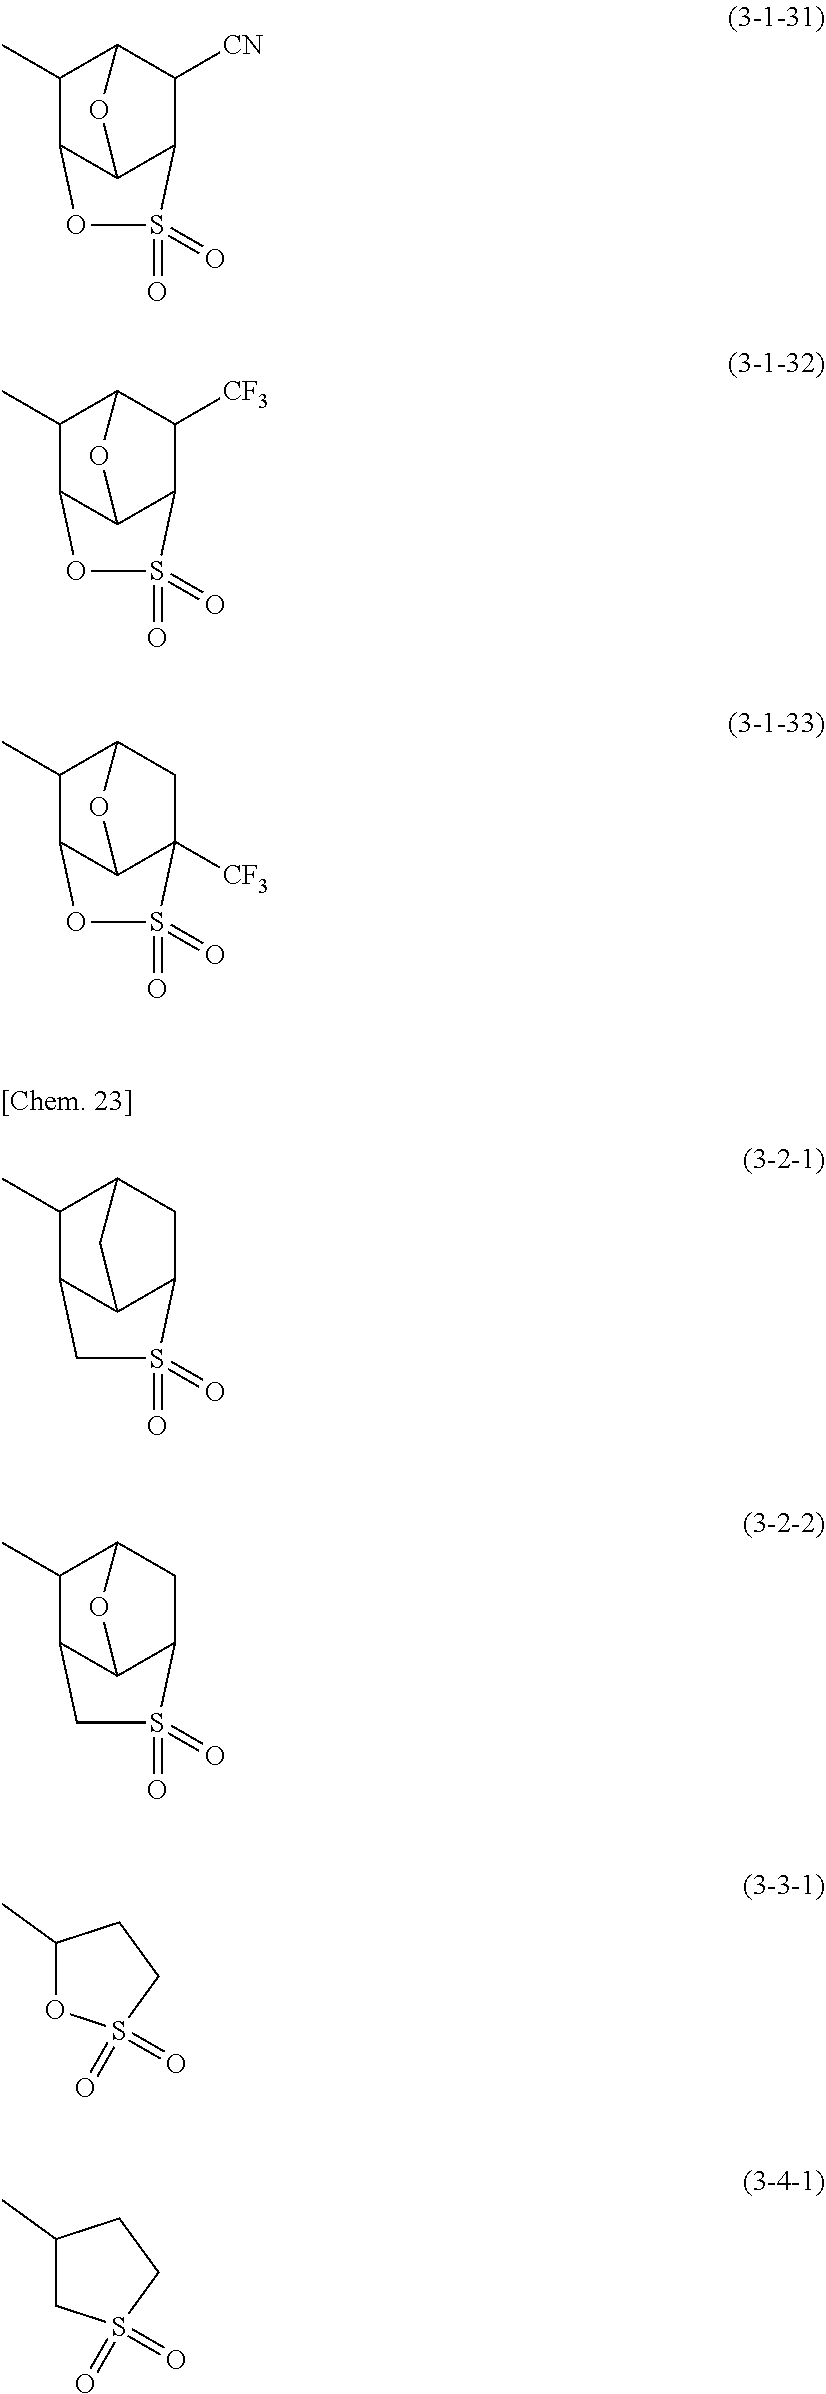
C1(C)C2C3C(C([CN])C1O3)S(=O)(=O)O2.C1(C)C2C3C(C([CF3])C1O3)S(=O)(=O)O2.C1(C)C2C3C([CF3])(CC1O3)S(=O)(=O)O2.C1(C)C2C3C(CC1C3)S(=O)(=O)C2.C1(C)C2C3C(CC1O3)S(=O)(=O)C2.C1(C)OS(=O)(=O)CC1.C1(C)CS(=O)(=O)CC1
